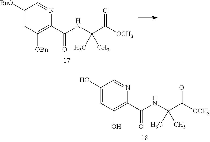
[BnO]C1=CC([OBn])=C(C(NC(C([OCH3])=O)(C)C)=O)N=C1.OC1=CC(O)=C(C(NC(C([OCH3])=O)(C)C)=O)N=C1
